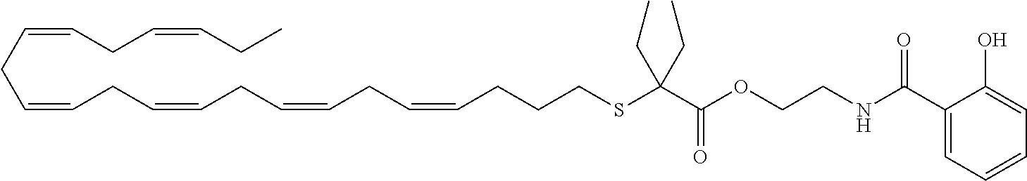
C(CCSC(C(OCCNC(C1=CC=CC=C1O)=O)=O)(CC)CC)C=CCC=CCC=CCC=CCC=CCC=CCC
